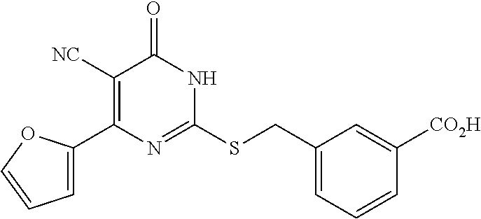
C1=C(C2=C([NC])C(=O)NC(SCC3=CC=CC([CO2H])=C3)=N2)OC=C1
